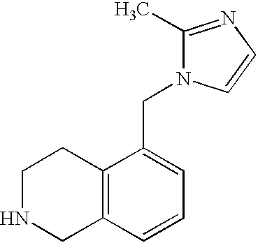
C1NCC2=C(C1)C(CN1C(C)=NC=C1)=CC=C2
